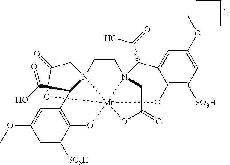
OC(=O)C1C2=C(C([SO3H])=CC(OC)=C2)O[Mn]2345N(C(C(O)=O)C6=CC(OC)=CC([SO3H])=C6O2)(CCN13CC(=O)O4)CC(=O)O5
